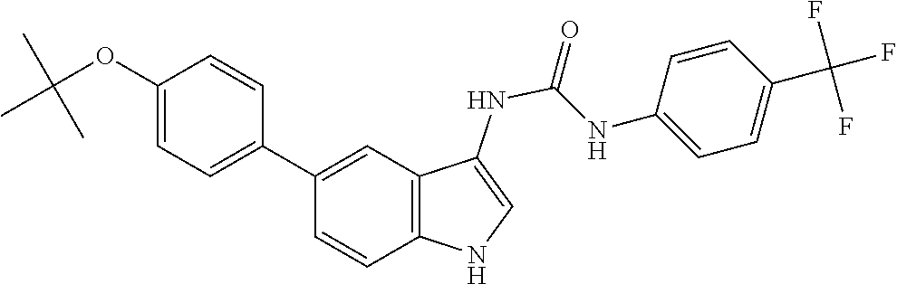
C1=C(OC(C)(C)C)C=CC(C2=CC3=C(NC=C3NC(NC3=CC=C(C(F)(F)F)C=C3)=O)C=C2)=C1
